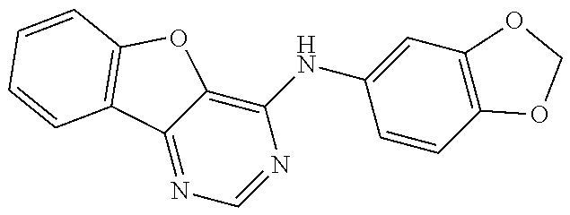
N1=C2C(=C(NC3=CC4=C(C=C3)OCO4)N=C1)OC1=C2C=CC=C1
